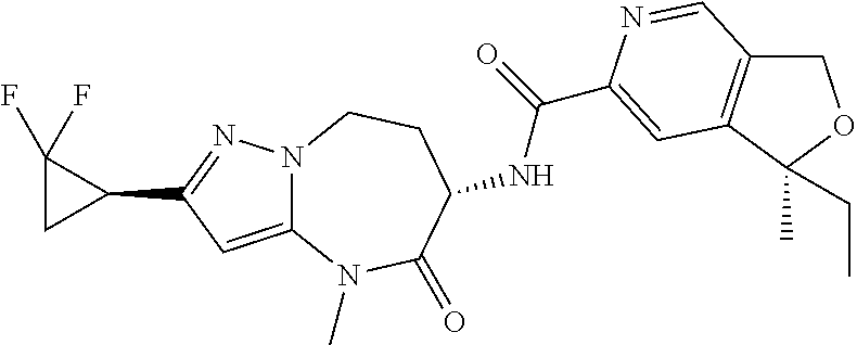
N12C(=CC(C3C(F)(F)C3)=N1)N(C)C(=O)C(NC(=O)C1=CC3=C(COC3(C)CC)C=N1)CC2
